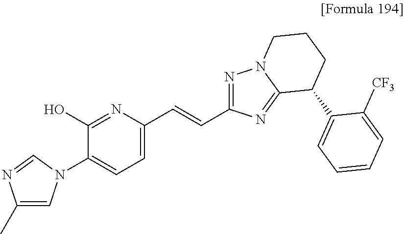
C1=C(C=CC2=NN3C(=N2)C(C2=CC=CC=C2[CF3])CCC3)N=C(O)C(N2C=C(C)N=C2)=C1
